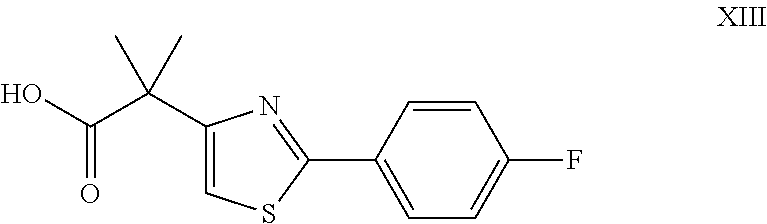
OC(C(C1=CSC(C2=CC=C(F)C=C2)=N1)(C)C)=O
